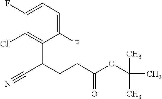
C1(F)=CC=C(F)C(C(CCC(OC(C)(C)C)=O)C#N)=C1Cl
